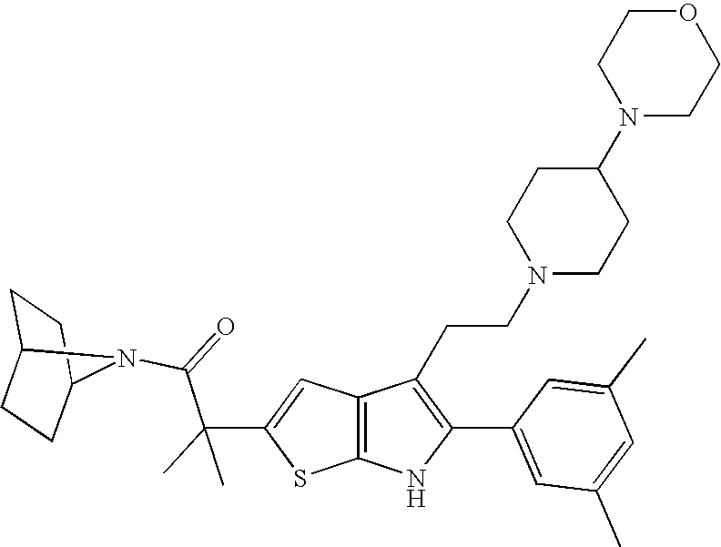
C1C2CCC(C1)N2C(=O)C(C1=CC2=C(S1)NC(C1=CC(C)=CC(C)=C1)=C2CCN1CCC(N2CCOCC2)CC1)(C)C
